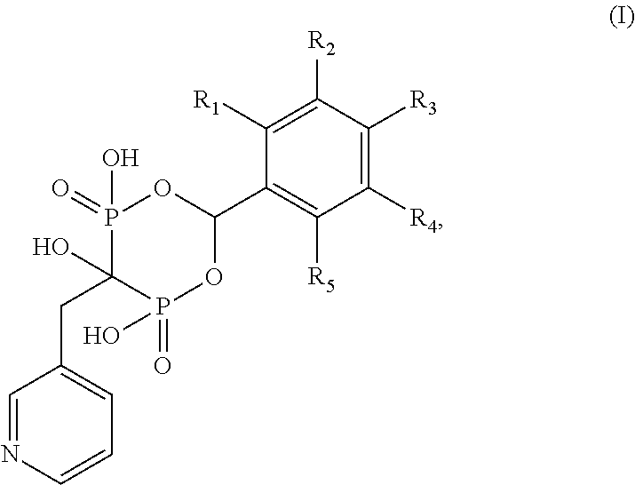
C(C1(O)P(=O)(O)OC(C2=C([R5])C([R4])=C([R3])C([R2])=C2[R1])OP1(=O)O)C1=CC=CN=C1
